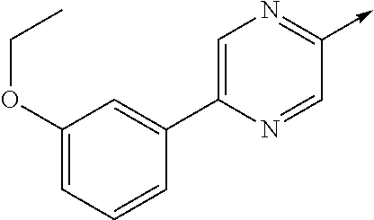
C1(->C)=NC=C(C2=CC(OCC)=CC=C2)N=C1
